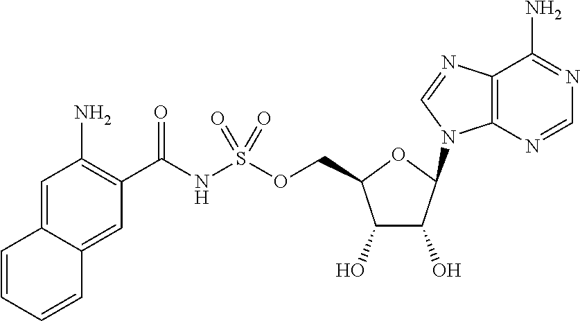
C1(O)C(O)C(N2C3=C(C(N)=NC=N3)N=C2)OC1COS(NC(C1=C(N)C=C2C(=C1)C=CC=C2)=O)(=O)=O
